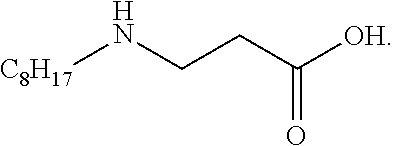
[C8H17]NCCC([OH])=O
